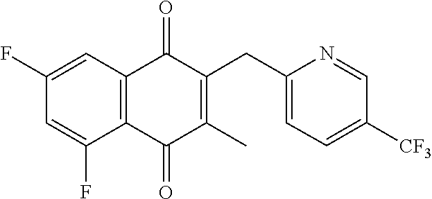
C1=C(F)C2=C(C=C1F)C(=O)C(CC1=CC=C([CF3])C=N1)=C(C)C2=O
